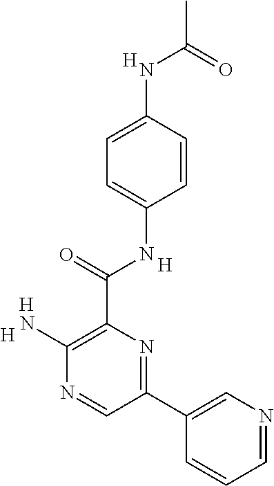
C1(N)=C(C(NC2=CC=C(NC(=O)C)C=C2)=O)N=C(C2=CN=CC=C2)C=N1.[H].[H].[H].[H]
